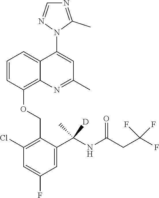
C1=CC(OCC2=C(Cl)C=C(F)C=C2C(NC(CC(F)(F)F)=O)([D])C)=C2C(=C1)C(N1C(C)=NC=N1)=CC(C)=N2
